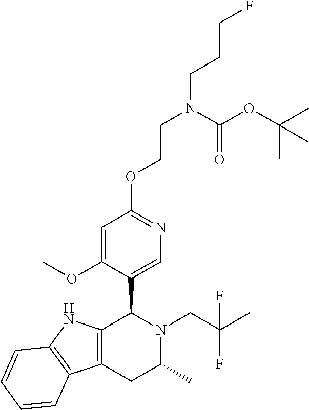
C1=C(OC)C(C2C3=C(CC(C)N2CC(C)(F)F)C2=C(N3)C=CC=C2)=CN=C1OCCN(CCCF)C(OC(C)(C)C)=O
